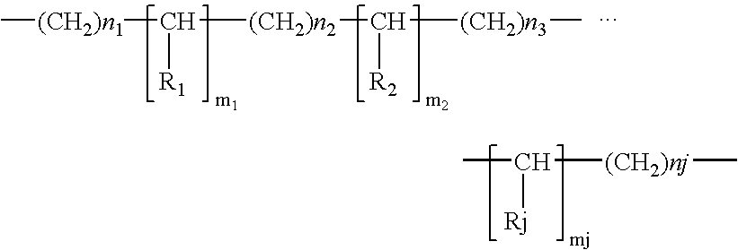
[(CH2)n1](C([(CH2)n2]C([(CH2)n3]C)[R2])[R1])C.C([(CH2)nj]C)([Rj])C
